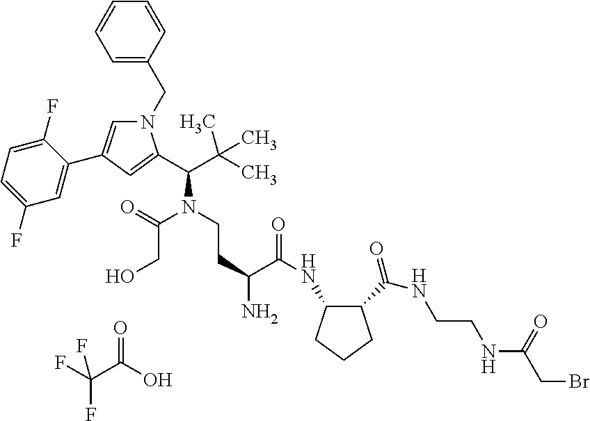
N1(CC2=CC=CC=C2)C=C(C2=CC(F)=CC=C2F)C=C1C(C(C)(C)C)N(CCC(N)C(NC1C(C(NCCNC(CBr)=O)=O)CCC1)=O)C(=O)CO.O=C(C(F)(F)F)O
